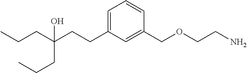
C1=C(CCC(CCC)(CCC)O)C=C(COCCN)C=C1
